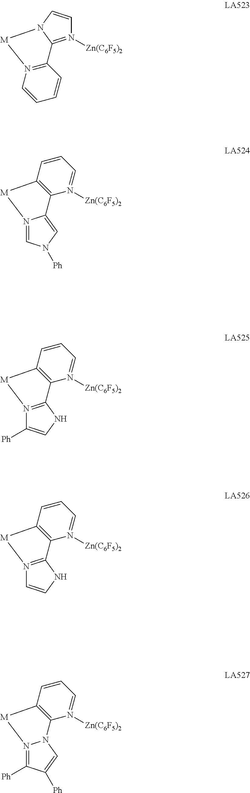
N1([Zn(C6F5)2])=C2N(C=C1)[M]N1=C2C=CC=C1.N12=CN([Ph])C=C1C1=C(C=CC=N1[Zn(C6F5)2])[M]2.N12=C(NC=C1[Ph])C1=C(C=CC=N1[Zn(C6F5)2])[M]2.N12=C(NC=C1)C1=C(C=CC=N1[Zn(C6F5)2])[M]2.N12=C([Ph])C([Ph])=CN1C1=C(C=CC=N1[Zn(C6F5)2])[M]2
